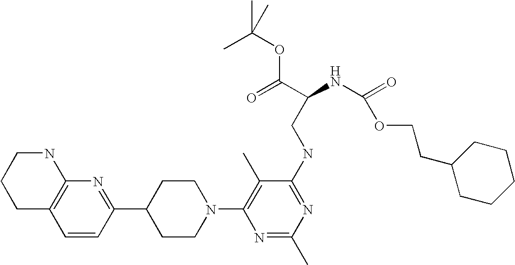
C1=CC(C2CCN(C3=C(C)C(NCC(NC(=O)OCCC4CCCCC4)C(=O)OC(C)(C)C)=NC(C)=N3)CC2)=NC2=C1CCCN2
